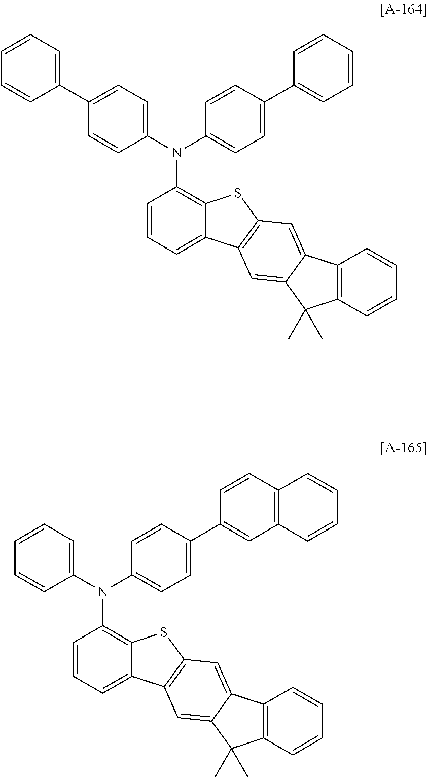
C1(C2=CC=C(N(C3=CC=C(C4=CC=CC=C4)C=C3)C3=C4C(=CC=C3)C3=C(S4)C=C4C(=C3)C(C)(C)C3=C4C=CC=C3)C=C2)=CC=CC=C1.C1=CC=C(N(C2=CC=C(C3=CC4=C(C=C3)C=CC=C4)C=C2)C2=C3C(=CC=C2)C2=C(S3)C=C3C(=C2)C(C)(C)C2=C3C=CC=C2)C=C1
